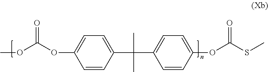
COC(OC1=CC=C(C(C)(C)C2=CC=C(OC(SC)=O)C=C2)C=C1)=O
